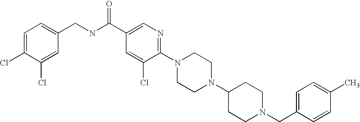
C1(C)=CC=C(CN2CCC(N3CCN(C4=NC=C(C(NCC5=CC=C(Cl)C(Cl)=C5)=O)C=C4Cl)CC3)CC2)C=C1
